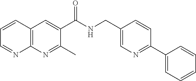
C1=CC2=C(N=C1)N=C(C)C(C(NCC1=CN=C(C3=CC=CC=C3)C=C1)=O)=C2
